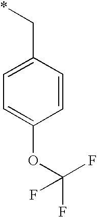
C1=C(OC(F)(F)F)C=CC(C*)=C1
